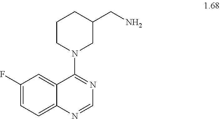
C1CN(C2=NC=NC3=CC=C(F)C=C23)CC(CN)C1
